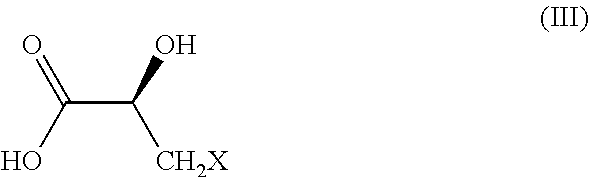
C(C(O)[CH2X])(O)=O
